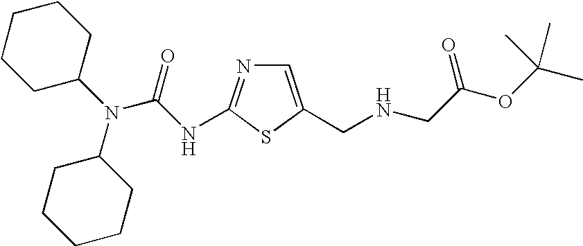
C1=C(CNCC(OC(C)(C)C)=O)SC(NC(N(C2CCCCC2)C2CCCCC2)=O)=N1
